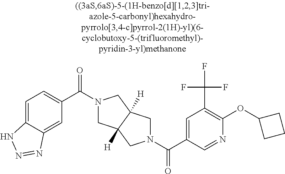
C(C1=CC(C(F)(F)F)=C(OC2CCC2)N=C1)(=O)N1CC2([H])CN(C(=O)C3=CC=C4C(=C3)N=NN4)CC2([H])C1
